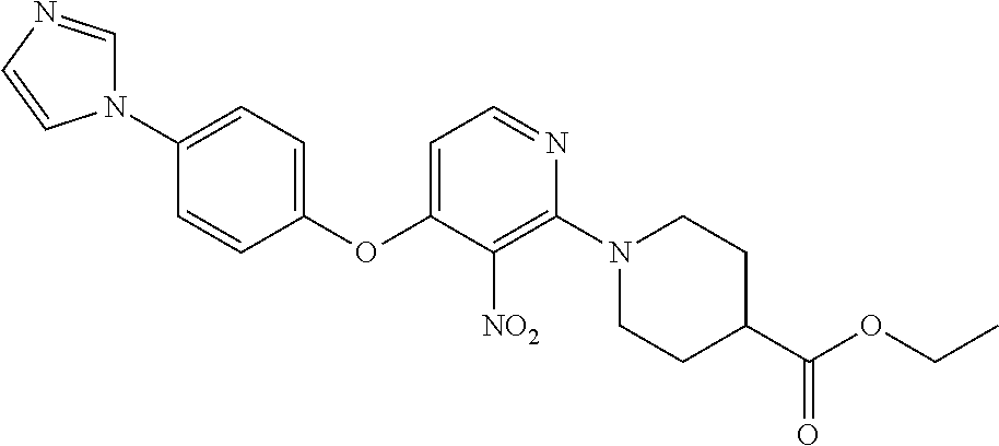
C1(N2C=NC=C2)=CC=C(OC2=CC=NC(N3CCC(C(OCC)=O)CC3)=C2[NO2])C=C1
